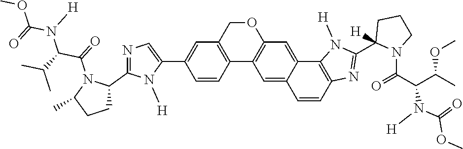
C1=CC2=C(C=C1C1=CN=C(C3N(C(=O)C(C(C)C)N(C(OC)=O)[H])C(C)CC3)N1[H])COC1=C2C=C2C(=C1)C1=C(C=C2)N=C(C2([H])N(C(C(C(C)OC)N([H])C(=O)OC)=O)CCC2)N1[H]
